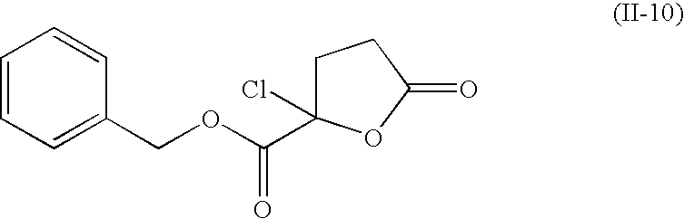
C1=CC=C(COC(=O)C2(Cl)CCC(=O)O2)C=C1
